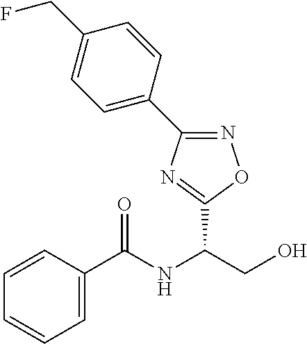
C1=CC(C(NC(CO)C2=NC(C3=CC=C(CF)C=C3)=NO2)=O)=CC=C1
